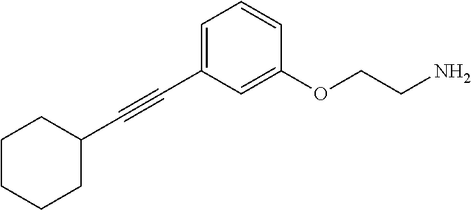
C1=C(C#CC2CCCCC2)C=C(OCCN)C=C1
